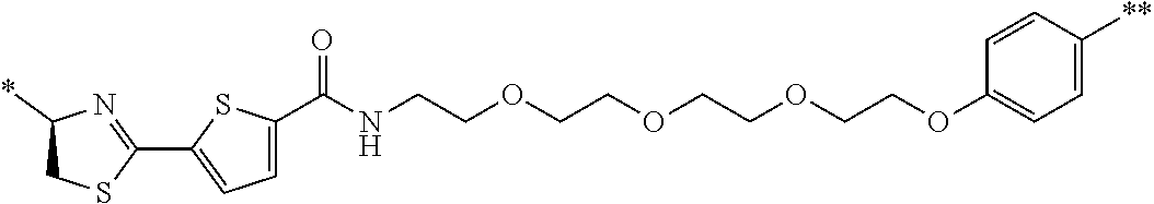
C1(C2=NC(*)CS2)=CC=C(C(NCCOCCOCCOCCOC2=CC=C([**])C=C2)=O)S1
